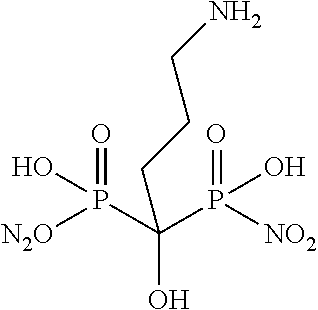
O=P(O)(C(O)(CCCN)P(=O)([NO2])O)[N2O]
